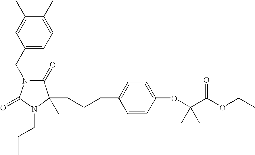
C(CCC1=CC=C(OC(C(OCC)=O)(C)C)C=C1)C1(C)C(=O)N(CC2=CC=C(C)C(C)=C2)C(=O)N1CCC
